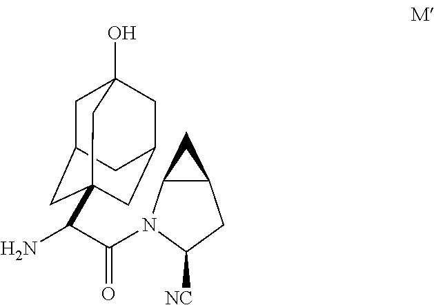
C1C2CC3(C(N)C(=O)N4C5C(CC4[NC])C5)CC(CC1(O)C3)C2
